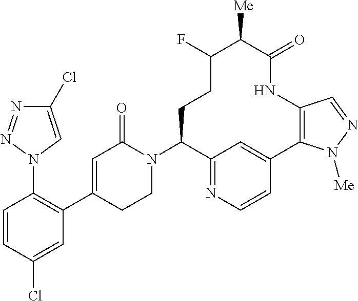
C1=CC(Cl)=CC(C2=CC(=O)N(C3C4=NC=CC(=C4)C4=C(NC(=O)C([Me])C(F)CC3)C=NN4[Me])CC2)=C1N1C=C(Cl)N=N1
